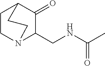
C1CN2C(CNC(C)=O)C(=O)C1CC2
